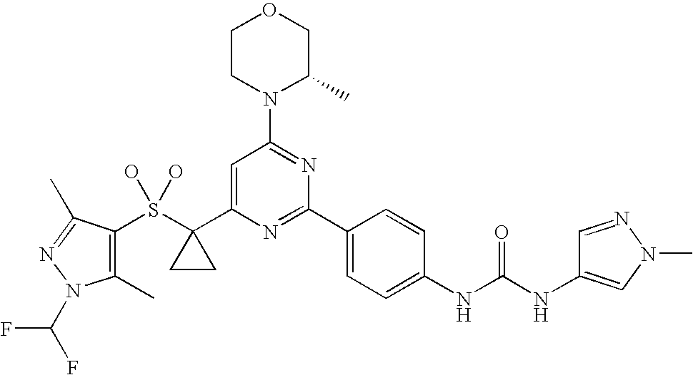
C1CN(C2=NC(C3=CC=C(NC(NC4=CN(C)N=C4)=O)C=C3)=NC(C3(S(O)(O)C4=C(C)N(C(F)F)N=C4C)CC3)=C2)C(C)CO1
